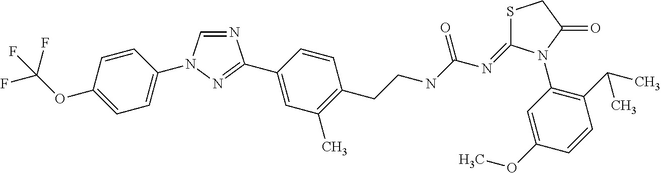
N1=CN(C2=CC=C(OC(F)(F)F)C=C2)N=C1C1=CC(C)=C(CCNC(N=C2SCC(=O)N2C2=C(C(C)C)C=CC(OC)=C2)=O)C=C1
